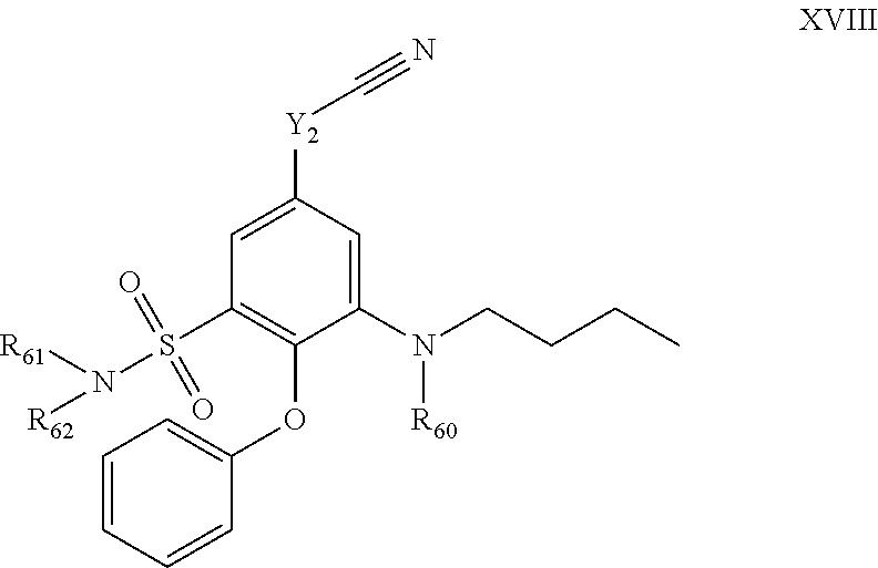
C1=C([Y2]C#N)C=C(N(CCCC)[R60])C(OC2=CC=CC=C2)=C1S(=O)(=O)N([R61])[R62]
